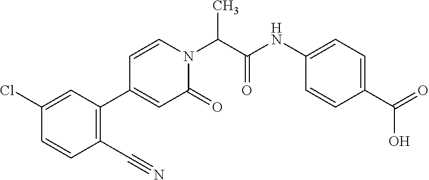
CC(N1C=CC(C2=C(C#N)C=CC(Cl)=C2)=CC1=O)C(NC1=CC=C(C(=O)O)C=C1)=O
